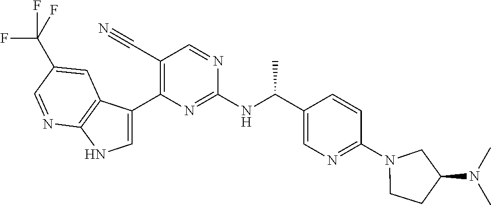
C1(C#N)=C(C2=CNC3=C2C=C(C(F)(F)F)C=N3)N=C(NC(C2=CN=C(N3CCC(N(C)C)C3)C=C2)C)N=C1
